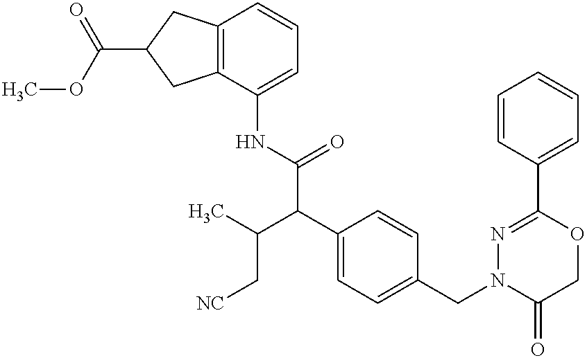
N(C(C(C1=CC=C(CN2C(=O)COC(C3=CC=CC=C3)=N2)C=C1)C(C[NC])C)=O)C1=CC=CC2=C1CC(C(OC)=O)C2
